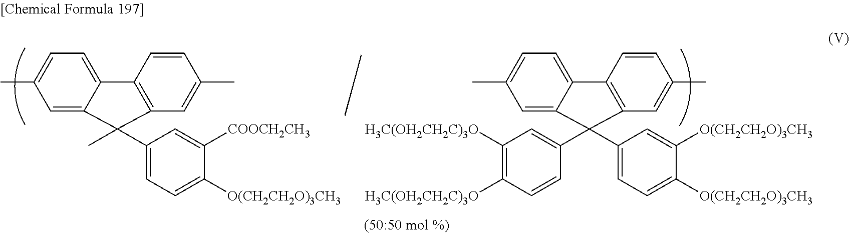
C1=C2C(=CC(C)=C1)C(C)(C1=CC=C([O(CH2CH2O)3CH3])C([COOCH2CH3])=C1)C1=C2C=CC(C)=C1.C1=C2C(=CC(C)=C1)C(C1=CC([H3C(OH2CH2C)3O])=C([H3C(OH2CH2C)3O])C=C1)(C1=CC=C([O(CH2CH2O)3CH3])C([O(CH2CH2O)3CH3])=C1)C1=C2C=CC(C)=C1
